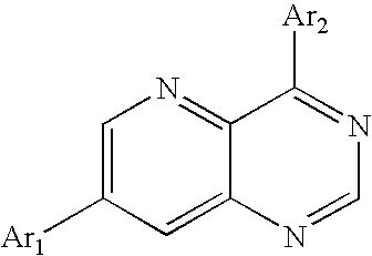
C1=C([Ar1])C=C2C(=N1)C([Ar2])=NC=N2
